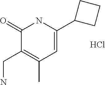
C1(=O)C(CN)=C(C)C=C(C2CCC2)N1.Cl
